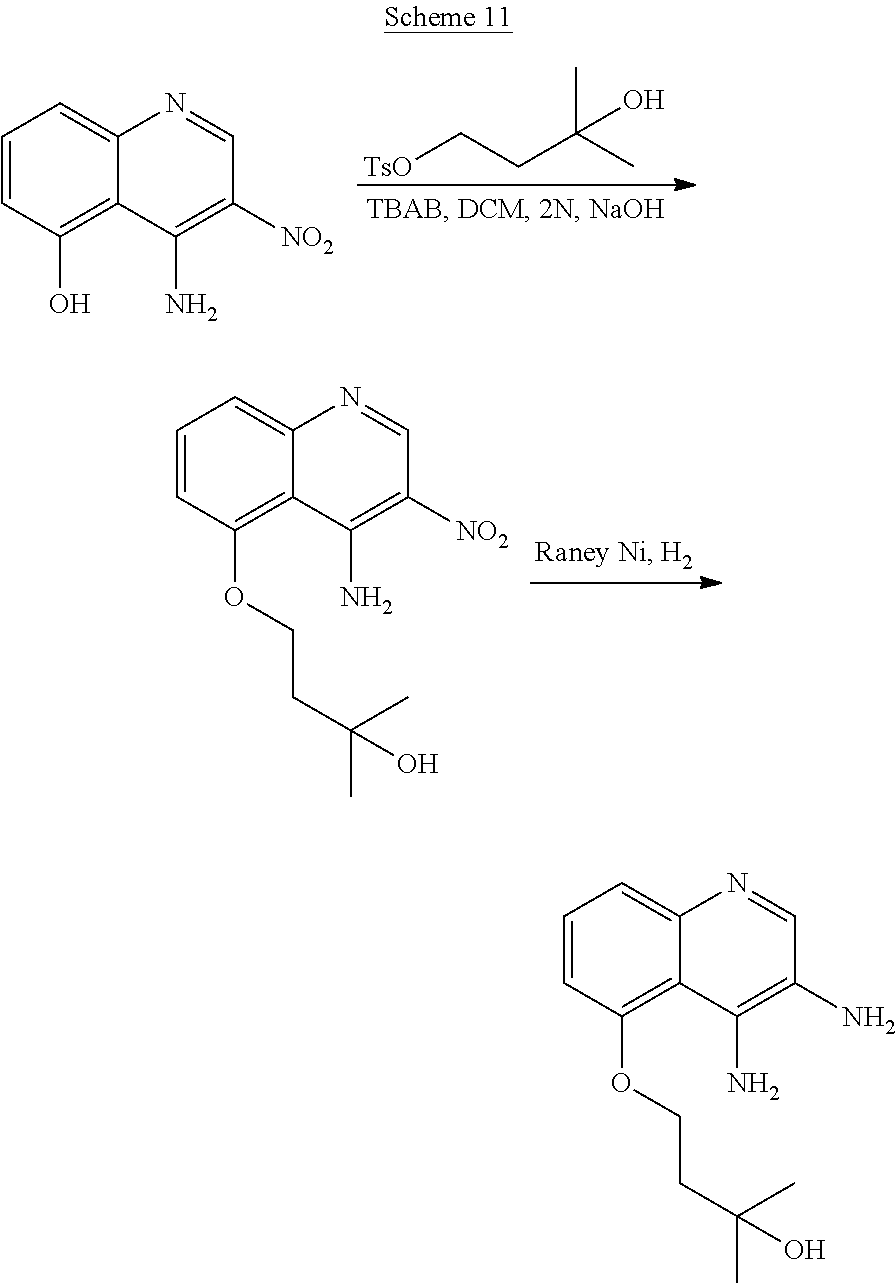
C1=CC(O)=C2C(=C1)N=CC([NO2])=C2N.[TsO]CCC(C)(C)O.C1=CC(OCCC(C)(C)O)=C2C(=C1)N=CC([NO2])=C2N.C1=CC(OCCC(C)(C)O)=C2C(=C1)N=CC(N)=C2N
